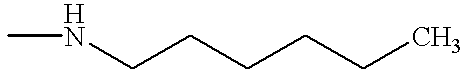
CNCCCCCC
